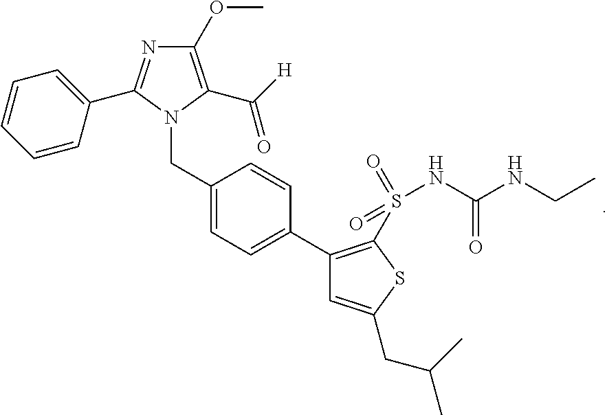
C1(OC)=C(C(=O)[H])N(CC2=CC=C(C3=C(S(=O)(=O)NC(=O)NCC)SC(CC(C)C)=C3)C=C2)C(C2=CC=CC=C2)=N1
